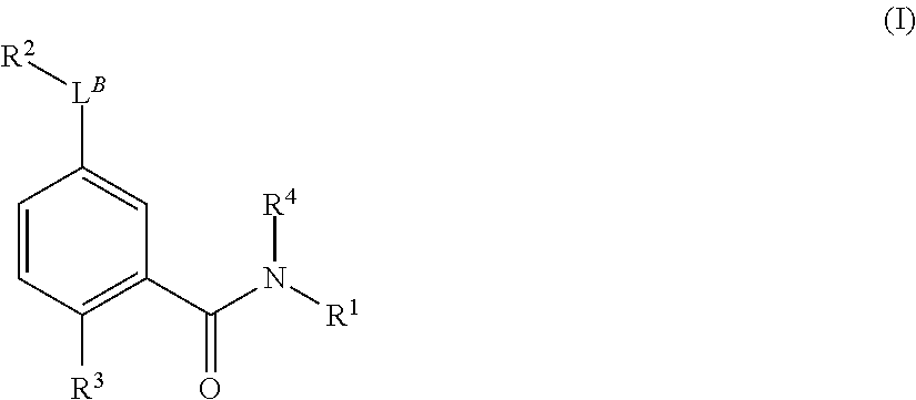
C1=CC([R3])=C(C(N([R1])[R4])=O)C=C1[LB][R2]
